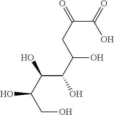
OC(C(C(C(CO)O)O)O)CC(C(O)=O)=O
